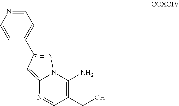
C12=CC(C3=CC=NC=C3)=NN1C(N)=C(CO)C=N2
